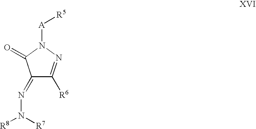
C1(=NN([R8])[R7])C([R6])=NN([A][R5])C1=O
